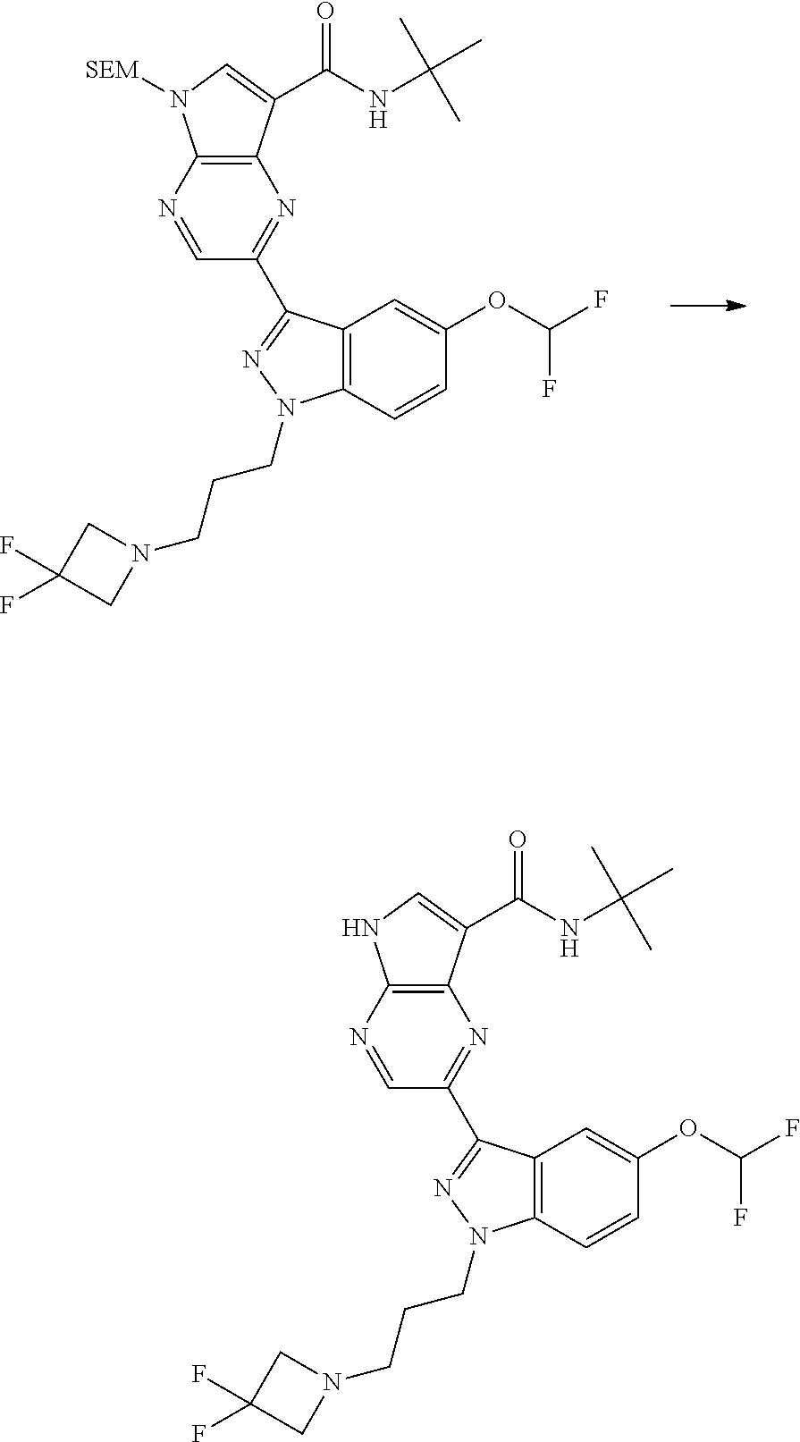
C12=C(N=CC(C3=NN(CCCN4CC(F)(F)C4)C4=C3C=C(OC(F)F)C=C4)=N1)N([SEM])C=C2C(NC(C)(C)C)=O.C12=C(N=CC(C3=NN(CCCN4CC(F)(F)C4)C4=C3C=C(OC(F)F)C=C4)=N1)NC=C2C(NC(C)(C)C)=O
